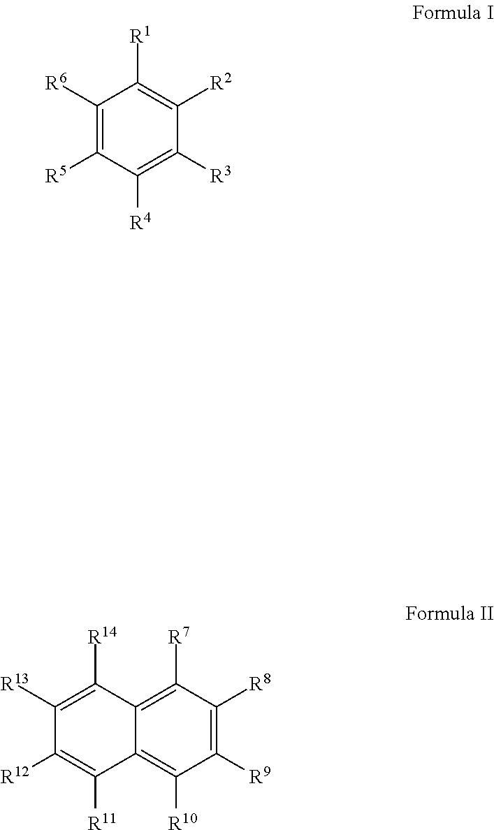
C1([R6])=C([R5])C([R4])=C([R3])C([R2])=C1[R1].C12=C([R7])C([R8])=C([R9])C([R10])=C1C([R11])=C([R12])C([R13])=C2[R14]
